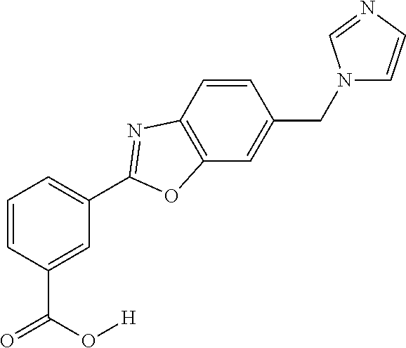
C1=C(C(O[H])=O)C=CC=C1C1=NC2=C(C=C(CN3C=CN=C3)C=C2)O1
